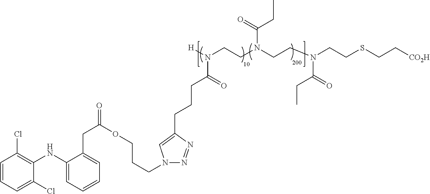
C1=CC=C(Cl)C(NC2=CC=CC=C2CC(OCCCN2N=NC(CCCC(N([H])CCN(CCN(CCSCC[CO2H])C(=O)CC)C(=O)CC)=O)=C2)=O)=C1Cl
